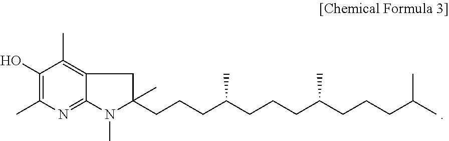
C1(O)=C(C)N=C2C(=C1C)CC(CCCC(CCCC(CCCC(C)C)C)C)(C)N2C
